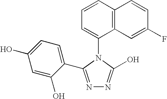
N1=C(C2=CC=C(O)C=C2O)N(C2=CC=CC3=C2C=C(F)C=C3)C(O)=N1
